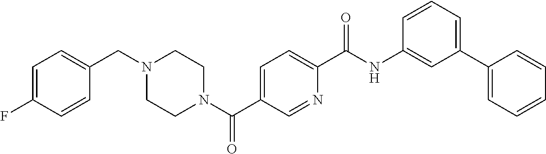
C1(F)=CC=C(CN2CCN(C(C3=CC=C(C(NC4=CC(C5=CC=CC=C5)=CC=C4)=O)N=C3)=O)CC2)C=C1
